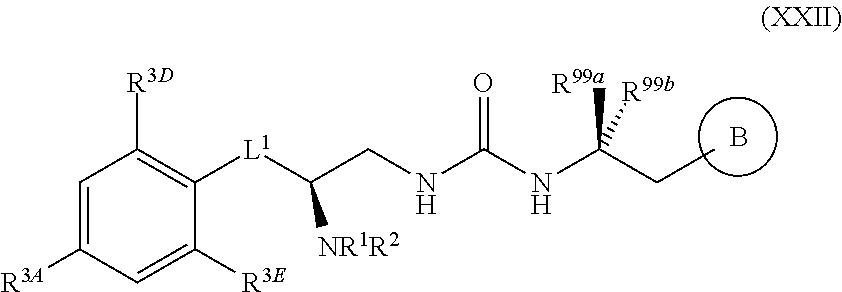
C1=C([R3A])C=C([R3E])C([L1]C(CNC(NC(CC)([R99b])[R99a])=O)[NR1R2])=C1[R3D].B
